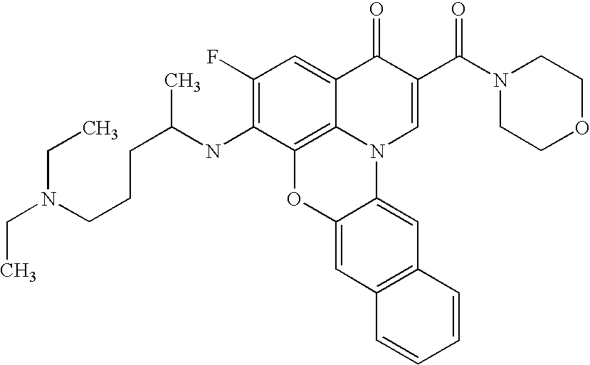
C1(F)=C(NC(CCCN(CC)CC)C)C2=C3C(=C1)C(=O)C(C(N1CCOCC1)=O)=CN3C1=CC3=C(C=C1O2)C=CC=C3
